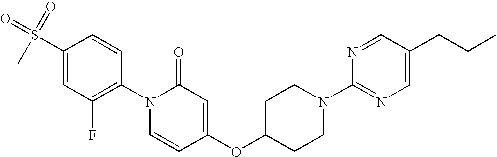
C1(S(=O)(=O)C)=CC(F)=C(N2C=CC(OC3CCN(C4=NC=C(CCC)C=N4)CC3)=CC2=O)C=C1
